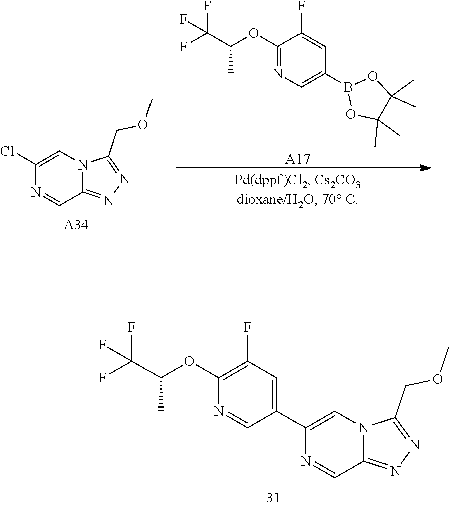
C12=NN=C(COC)N1C=C(C1=CC(F)=C(OC(C(F)(F)F)C)N=C1)N=C2.C12=NN=C(COC)N1C=C(Cl)N=C2.[A34].[A17].O1B(C2=CN=C(OC(C(F)(F)F)C)C(F)=C2)OC(C)(C)C1(C)C
